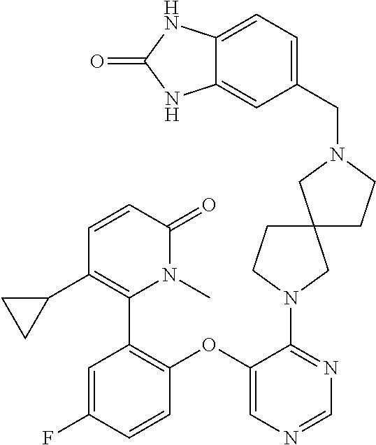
C1=CC(=O)N(C)C(C2=C(OC3=CN=CN=C3N3CC4(CC3)CCN(CC3=CC=C5C(=C3)NC(=O)N5)C4)C=CC(F)=C2)=C1C1CC1
